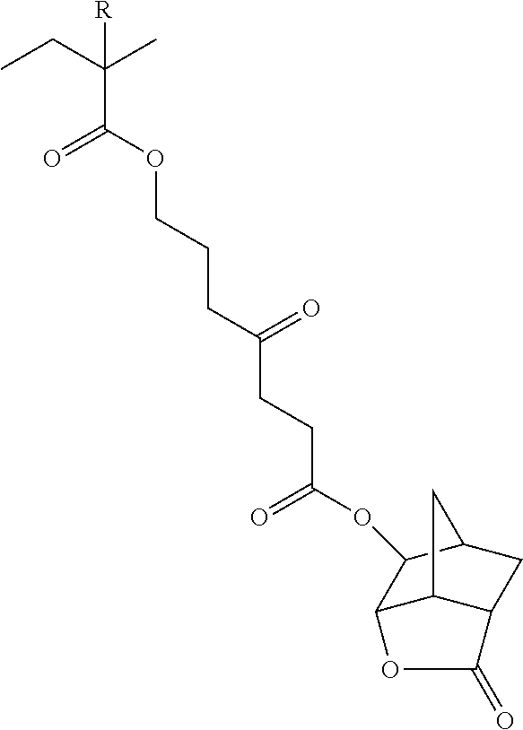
CCC(C)([R])C(=O)OCCCC(=O)CCC(=O)OC1C2C3C(CC1C3)C(=O)O2
